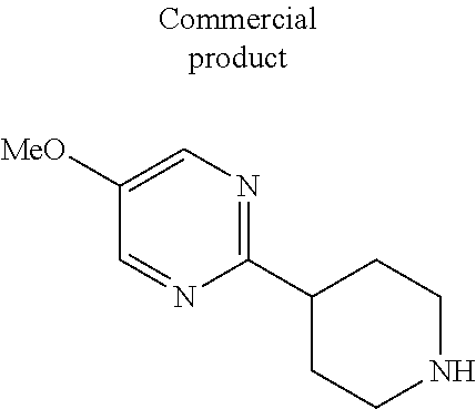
C1([MeO])=CN=C(C2CCNCC2)N=C1
